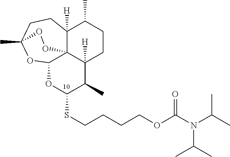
O1C(SCCCCOC(N(C(C)C)C(C)C)=O)C(C)C2([H])C34C([H])(C(C)CC2)CCC(C)(OC13)OO4
